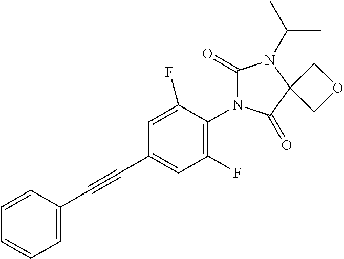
C1=C(C#CC2=CC(F)=C(N3C(=O)N(C(C)C)C4(C3=O)COC4)C(F)=C2)C=CC=C1
